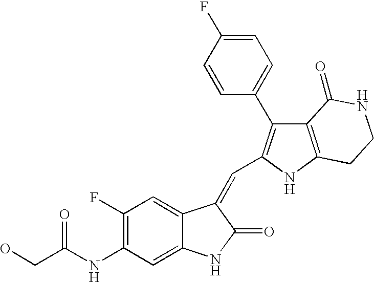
C1(F)=C(NC(CO)=O)C=C2C(=C1)C(=CC1=C(C3=CC=C(F)C=C3)C3=C(N1)CCNC3=O)C(=O)N2
